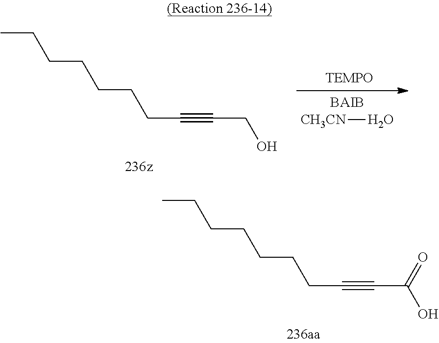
[CH3CN]O.CCCCCCCC#CCO.CCCCCCCC#CC(O)=O
